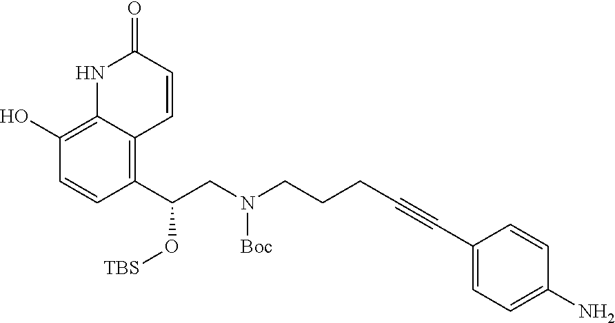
C1=CC(C(CN(CCCC#CC2=CC=C(N)C=C2)[Boc])O[TBS])=C2C(=C1O)NC(=O)C=C2
